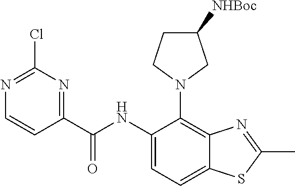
C1(NC(C2=NC(Cl)=NC=C2)=O)=CC=C2C(=C1N1CC([NHBoc])CC1)N=C(C)S2
